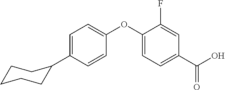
C1=C(C2CCCCC2)C=CC(OC2=CC=C(C(O)=O)C=C2F)=C1
